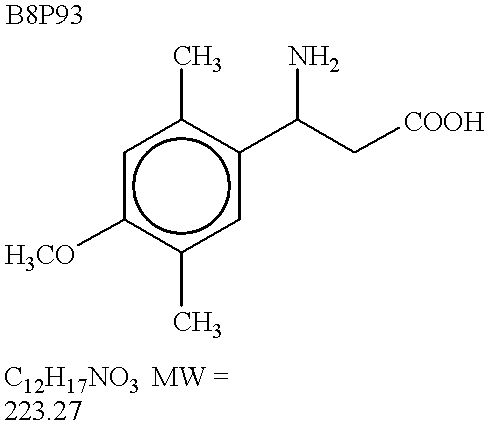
c1c([H3CO])c(C)cc(C(C[COOH])N)c1C
